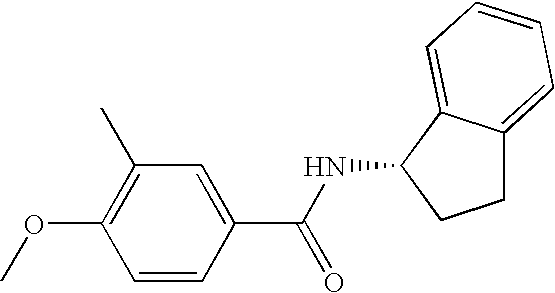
C1(C)=C(OC)C=CC(C(NC2C3=CC=CC=C3CC2)=O)=C1
